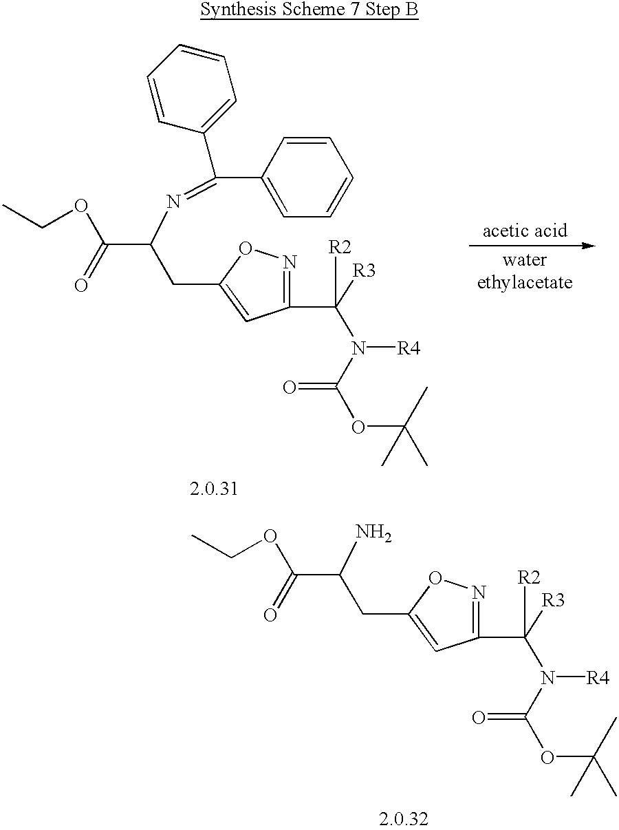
C(C(N)CC1=CC(C([R3])(N(C(OC(C)(C)C)=O)[R4])[R2])=NO1)(=O)OCC.C(C(N=C(C1=CC=CC=C1)C1=CC=CC=C1)CC1=CC(C([R3])(N(C(OC(C)(C)C)=O)[R4])[R2])=NO1)(=O)OCC
